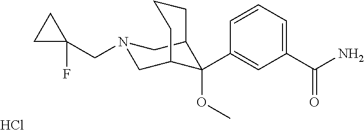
C1(C(N)=O)=CC=CC(C2(OC)C3CN(CC4(F)CC4)CC2CCC3)=C1.Cl
